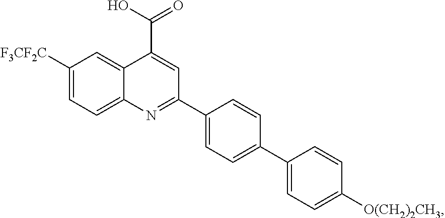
C1=CC([O(CH2)2CH3])=CC=C1C1=CC=C(C2=NC3=CC=C([F3CF2C])C=C3C(C(=O)O)=C2)C=C1
